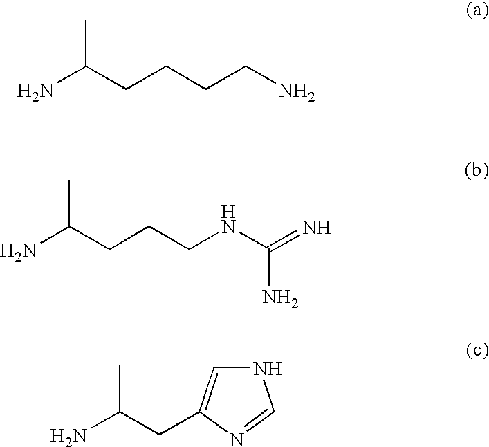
CC(CCCCN)N.CC(CCCNC(=N)N)N.CC(CC1=CNC=N1)N
